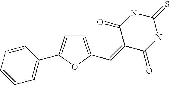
C1=CC=CC=C1C1=CC=C(C=C2C(=O)NC(=S)NC2=O)O1
